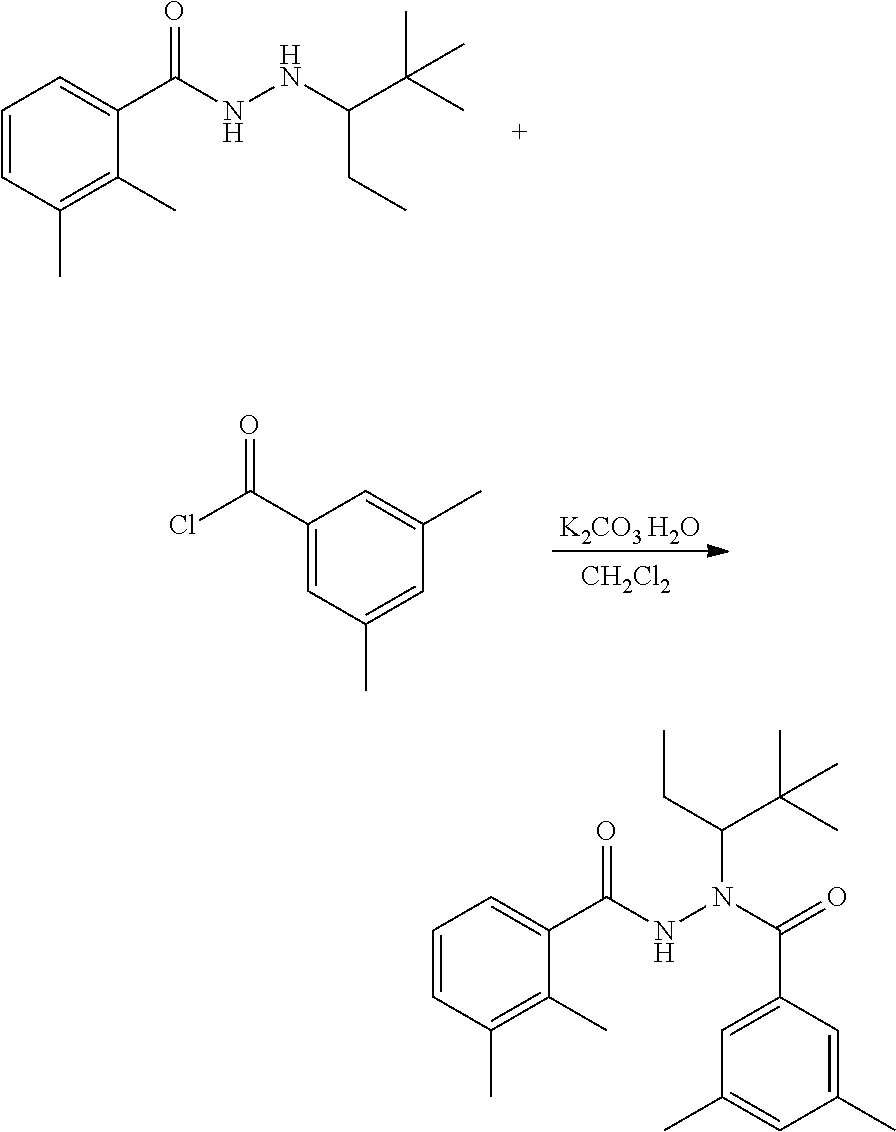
C1=CC(C)=C(C)C(C(=O)NNC(C(C)(C)C)CC)=C1.[K2CO3 H2O].[CH2Cl2].C1(C(Cl)=O)=CC(C)=CC(C)=C1.C1=CC(C)=C(C)C(C(=O)NN(C(=O)C2=CC(C)=CC(C)=C2)C(CC)C(C)(C)C)=C1
